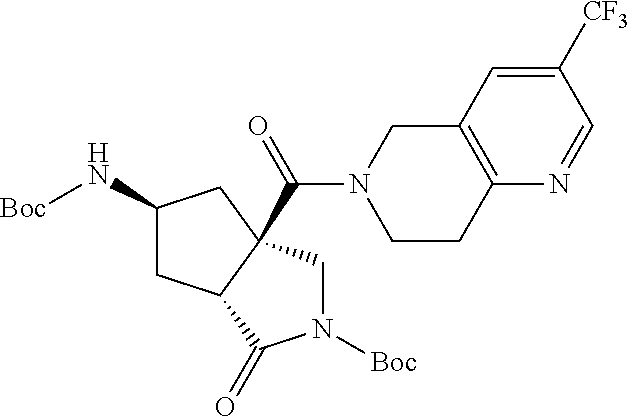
C1([CF3])=CC2=C(N=C1)CCN(C(=O)C13C(CC(N[Boc])C1)C(=O)N([Boc])C3)C2
